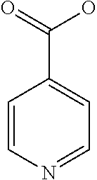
C1=CN=CC=C1C(O)=O
